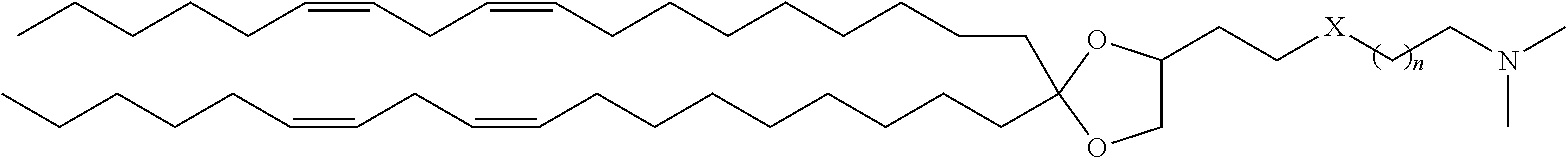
C(CCCCC=CCC=CCCCCC)CCCC1(CCCCCCCCC=CCC=CCCCCC)OC(CC[X]CCN(C)C)CO1
